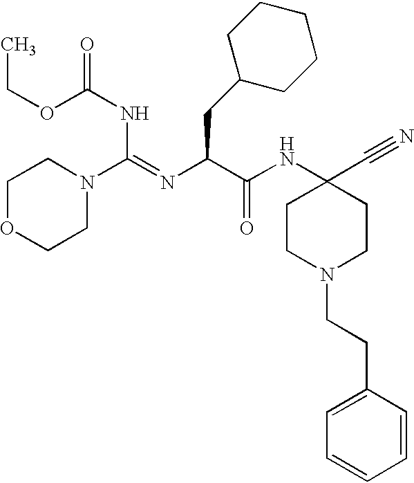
O(C(NC(N1CCOCC1)=NC(C(NC1(C#N)CCN(CCC2=CC=CC=C2)CC1)=O)CC1CCCCC1)=O)CC
